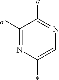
C1([a])=NC(*)=CN=C1[a]
